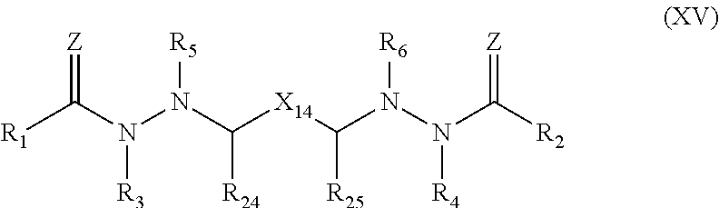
[Z]=C(N([R3])N(C([R24])[X14]C([R25])N(N(C([R2])=[Z])[R4])[R6])[R5])[R1]
